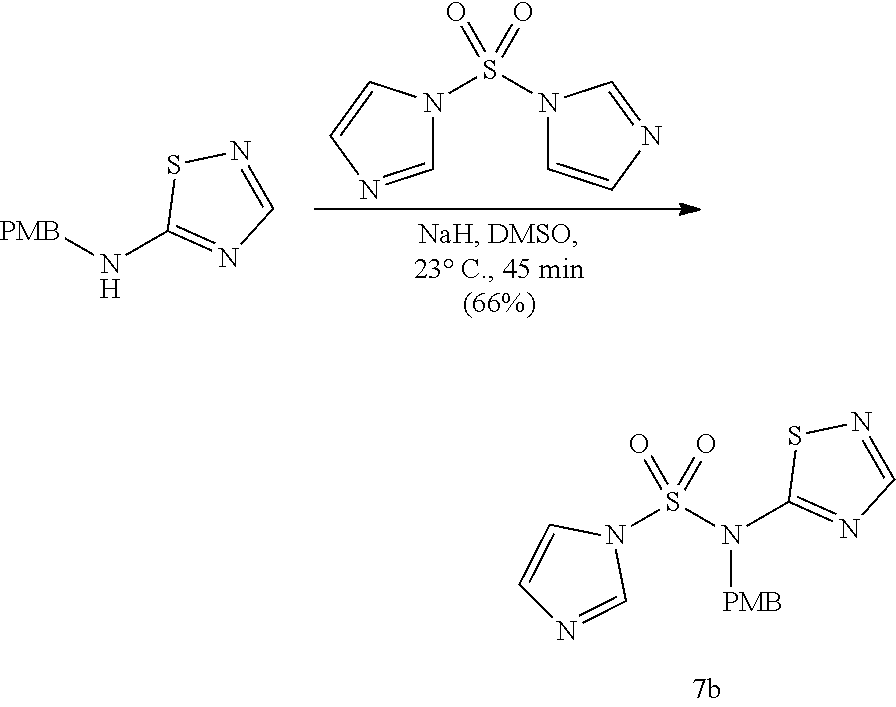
N1(S(N2C=CN=C2)(=O)=O)C=NC=C1.[PMB]NC1=NC=NS1.S(N(C1=NC=NS1)[PMB])(=O)(=O)N1C=CN=C1
